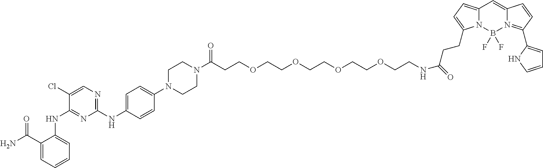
C1(C(N)=O)=CC=CC=C1NC1=NC(NC2=CC=C(N3CCN(C(CCOCCOCCOCCOCCNC(=O)CCC4=CC=C5N4B(F)(F)N4=C(C6=CC=CN6)C=CC4=C5)=O)CC3)C=C2)=NC=C1Cl
